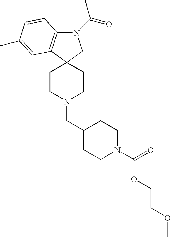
N1(C(=O)C)C2=C(C3(C1)CCN(CC1CCN(C(=O)OCCOC)CC1)CC3)C=C(C)C=C2
